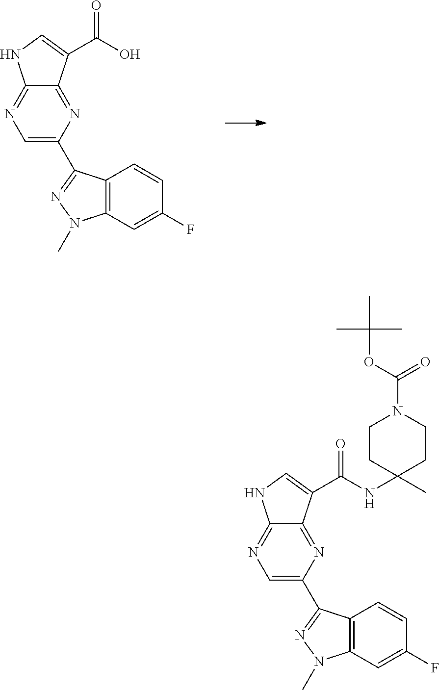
C1=C(C2=NN(C)C3=C2C=CC(F)=C3)N=C2C(=N1)NC=C2C(O)=O.C1=C(C2=NN(C)C3=C2C=CC(F)=C3)N=C2C(=N1)NC=C2C(NC1(C)CCN(C(OC(C)(C)C)=O)CC1)=O
